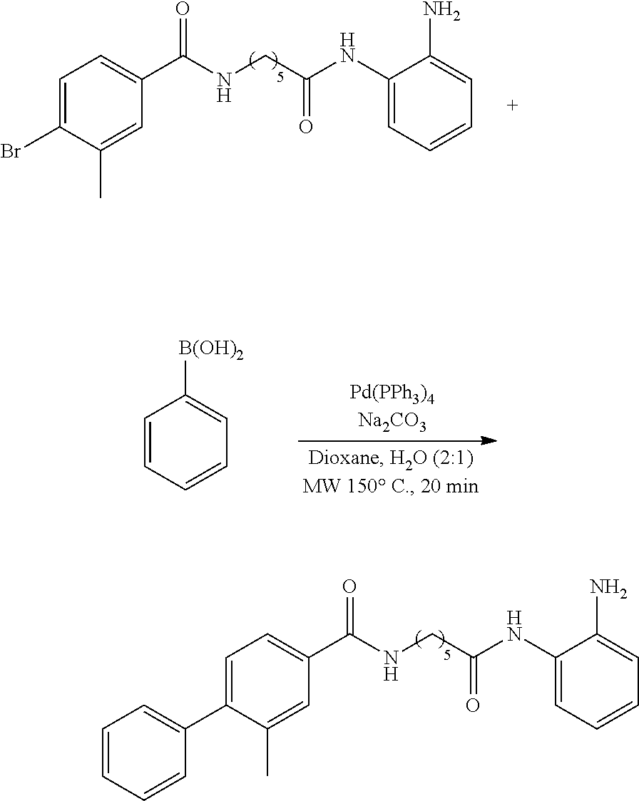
C1=CC=CC=C1[B(OH)2].C(=O)(CNC(C1=CC=C(C2=CC=CC=C2)C(C)=C1)=O)NC1=CC=CC=C1N.C(=O)(CNC(C1=CC=C(Br)C(C)=C1)=O)NC1=CC=CC=C1N
